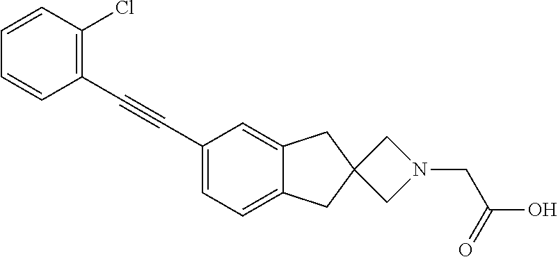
C1(C#CC2=C(Cl)C=CC=C2)=CC=C2C(=C1)CC1(C2)CN(CC(O)=O)C1
